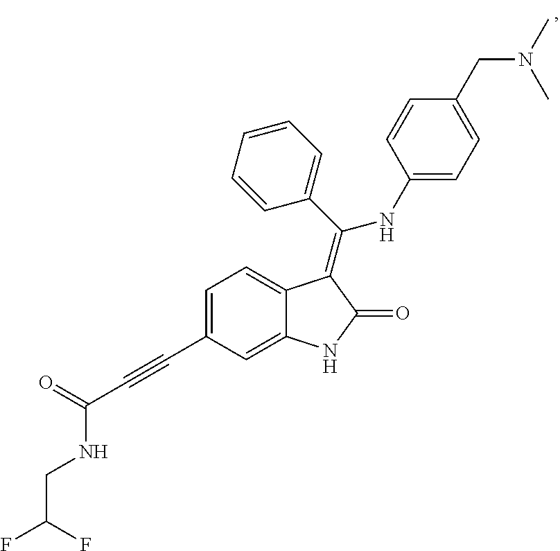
C1=CC(C(=C2C3=CC=C(C#CC(=O)NCC(F)F)C=C3NC2=O)NC2=CC=C(CN(C)C)C=C2)=CC=C1
